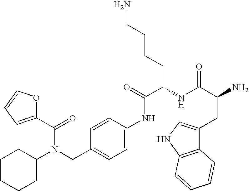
C1=CC(NC(=O)C(CCCCN)NC(C(N)CC2=CNC3=C2C=CC=C3)=O)=CC=C1CN(C1CCCCC1)C(C1=CC=CO1)=O
